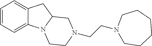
C1=CC=C2C(=C1)CC1N2CCN(CCN2CCCCCC2)C1
